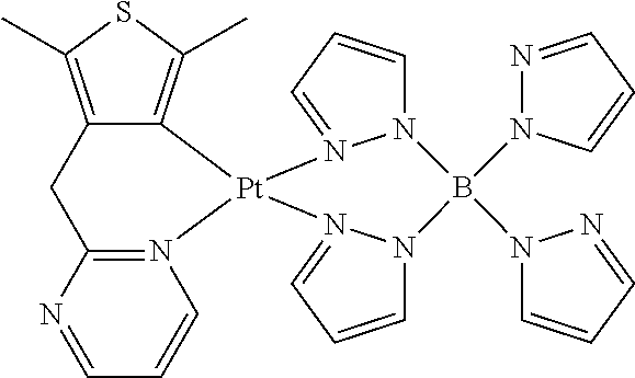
C12=C(C)SC(C)=C1[Pt]1(N3=C(C2)N=CC=C3)N2=CC=CN2B(N2N=CC=C2)(N2C=CC=N2)N2C=CC=N12
